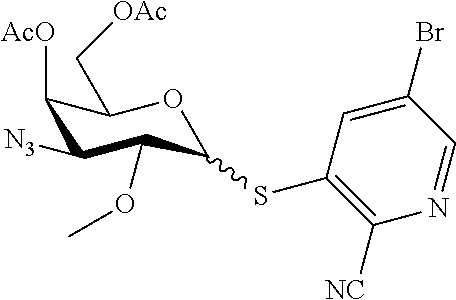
O(C1C(SC2=C([NC])N=CC(Br)=C2)OC(C[OAc])C([AcO])C1[N3])C
